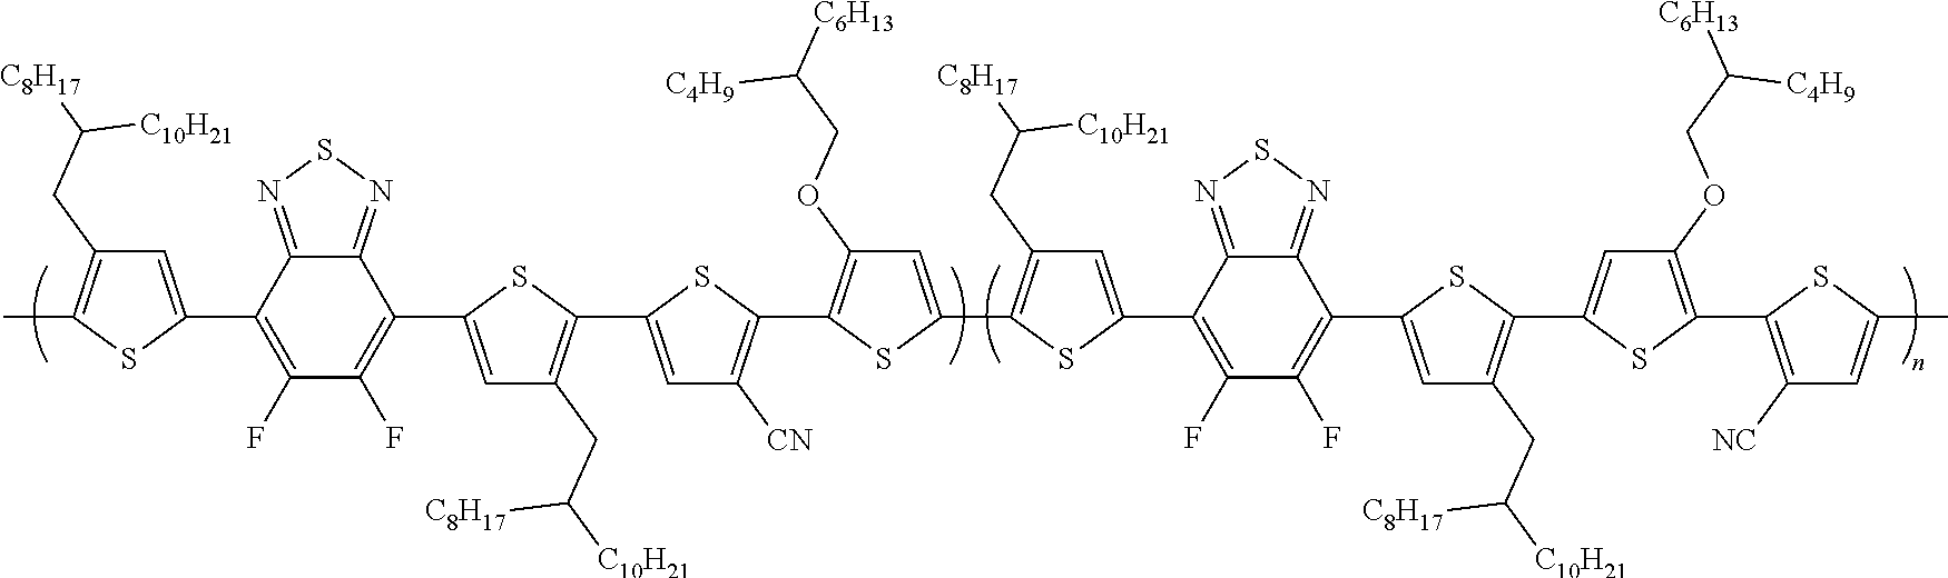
C1=C(C2=C(F)C(F)=C(C3=CC(CC([C8H17])[C10H21])=C(C4=CC([CN])=C(C5=C(OCC([C4H9])[C6H13])C=C(C6=C(CC([C8H17])[C10H21])C=C(C7=C(F)C(F)=C(C8=CC(CC([C8H17])[C10H21])=C(C9=CC(OCC([C4H9])[C6H13])=C(C%10=C([NC])C=C(C)S%10)S9)S8)C8=NSN=C87)S6)S5)S4)S3)C3=NSN=C23)SC(C)=C1CC([C8H17])[C10H21]
